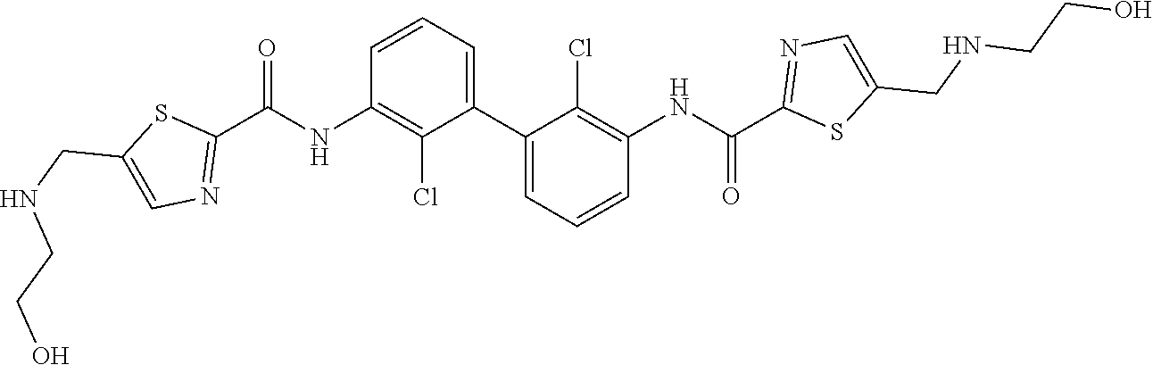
C1=C(CNCCO)SC(C(NC2=C(Cl)C(C3=CC=CC(NC(C4=NC=C(CNCCO)S4)=O)=C3Cl)=CC=C2)=O)=N1
